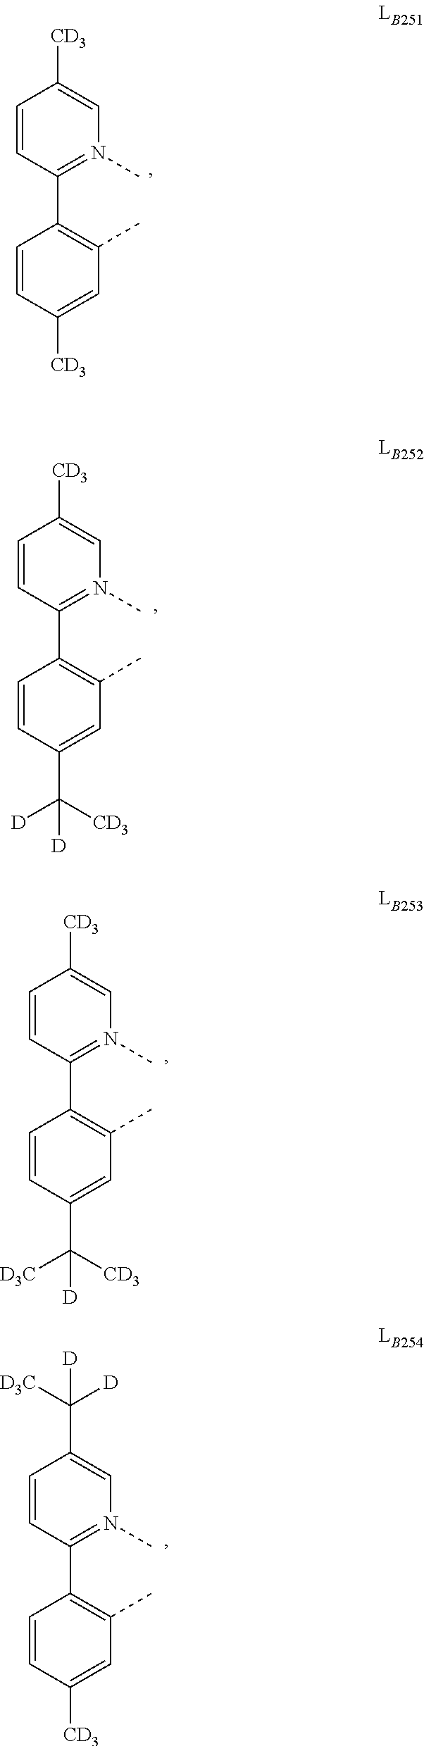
C1=CC([CD3])=CC(C)=C1C1=N(C)C=C([CD3])C=C1.C1=CC(C([CD3])([D])[D])=CC(C)=C1C1=N(C)C=C([CD3])C=C1.C1=CC(C([CD3])([D3C])[D])=CC(C)=C1C1=N(C)C=C([CD3])C=C1.C1=CC([CD3])=CC(C)=C1C1=N(C)C=C(C([D])([D3C])[D])C=C1
